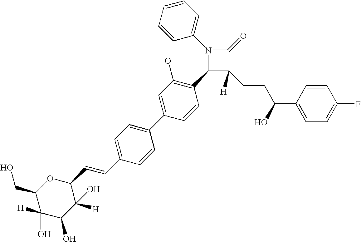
N1(C2=CC=CC=C2)C(C2=C(O)C=C(C3=CC=C(C=CC4OC(CO)C(O)([H])C(O)C4([H])O)C=C3)C=C2)C(CCC(C2=CC=C(F)C=C2)O)([H])C1=O
